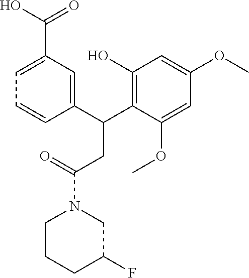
C(C1=C(O)C=C(OC)C=C1OC)(CC(N1CC(F)CCC1)=O)C1=CC(C(O)=O)=CC=C1
